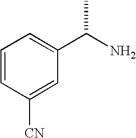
C1=CC([CN])=CC(C(N)C)=C1
